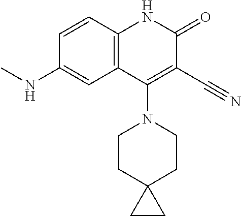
C1=CC2=C(C=C1NC)C(N1CCC3(CC1)CC3)=C(C#N)C(=O)N2
